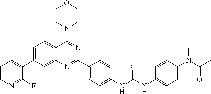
C1=CN=C(F)C(C2=CC=C3C(=C2)N=C(C2=CC=C(NC(NC4=CC=C(N(C(C)=O)C)C=C4)=O)C=C2)N=C3N2CCOCC2)=C1
